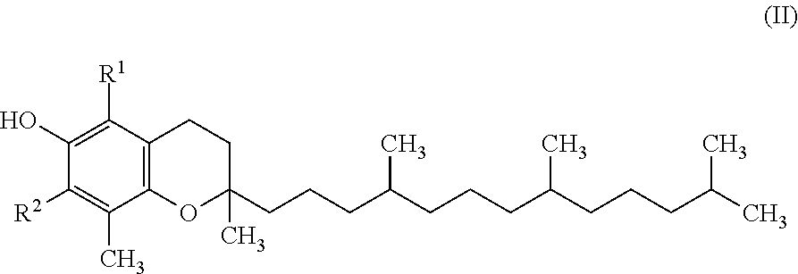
C1CC2=C(OC1(CCCC(CCCC(CCCC(C)C)C)C)C)C(C)=C([R2])C(O)=C2[R1]
